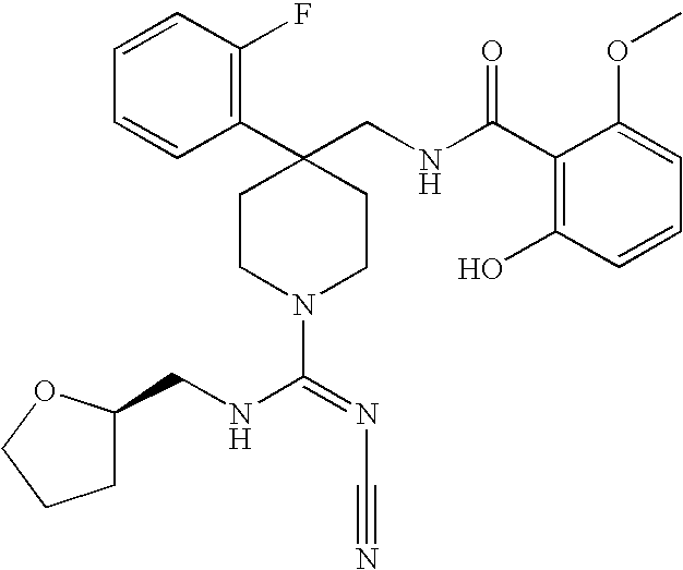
C1(C2(CNC(C3=C(O)C=CC=C3OC)=O)CCN(C(=NC#N)NCC3CCCO3)CC2)=C(F)C=CC=C1
